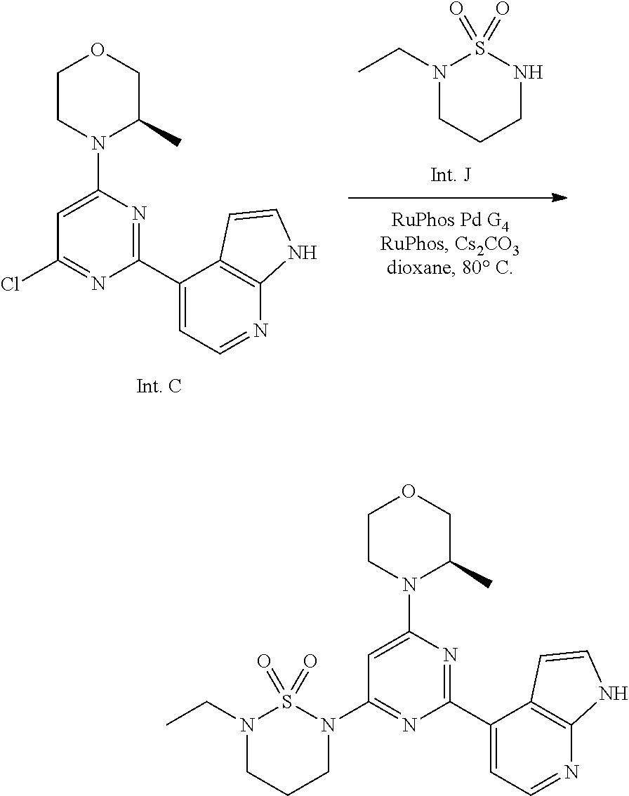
N1S(=O)(=O)N(CC)CCC1.C1(Cl)=NC(C2=CC=NC3=C2C=CN3)=NC(N2C(C)COCC2)=C1.C1(N2S(=O)(=O)N(CC)CCC2)=NC(C2=CC=NC3=C2C=CN3)=NC(N2C(C)COCC2)=C1
